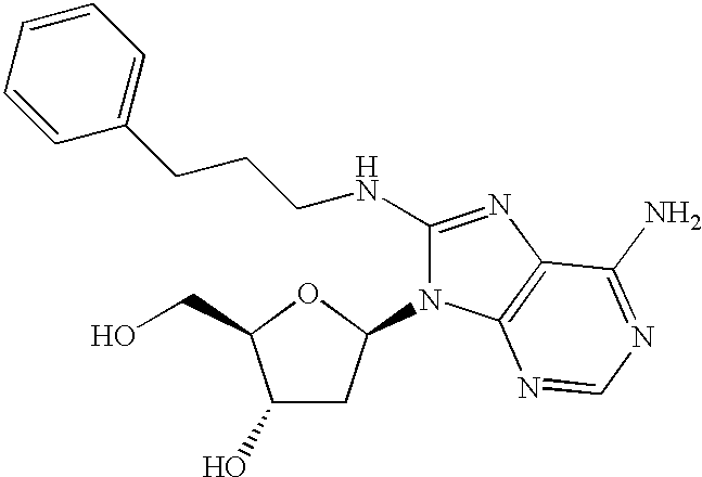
C1(O)CC(N2C(NCCCC3=CC=CC=C3)=NC3=C2N=CN=C3N)OC1CO
